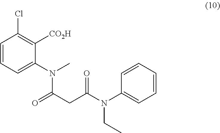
C1=CC=C(N(C)C(CC(N(C2=CC=CC=C2)CC)=O)=O)C([CO2H])=C1Cl
